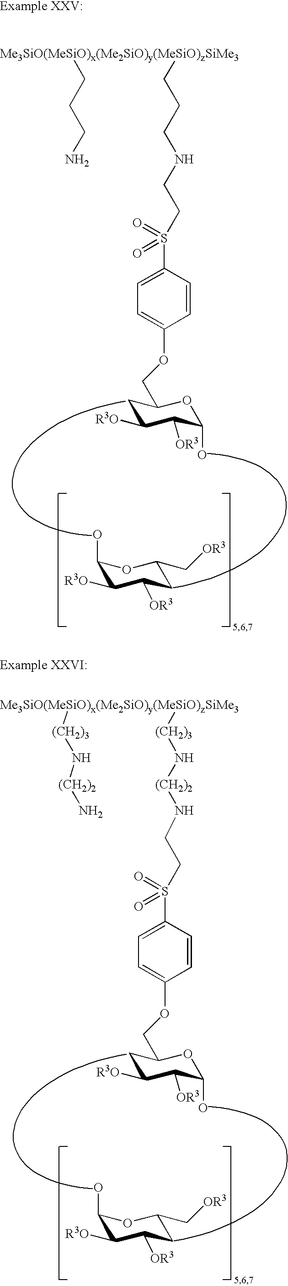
C1(O)C([R3O])C([OR3])CC(C[OR3])O1.C1C([R3O])C([OR3])C(O)OC1COC1=CC=C(S(CCNCCC[Me3SiO(MeSiO)x(Me2SiO)y(MeSiO)zSiMe3]CCCN)(=O)=O)C=C1.C1(O)C([R3O])C([OR3])CC(C[OR3])O1.[Me3SiO(MeSiO)x(Me2SiO)y(MeSiO)zSiMe3]([(CH2)3]N[(CH2)2]NCCS(C1=CC=C(OCC2CC([R3O])C([OR3])C(O)O2)C=C1)(=O)=O)[(CH2)3]N[(CH2)2]N
